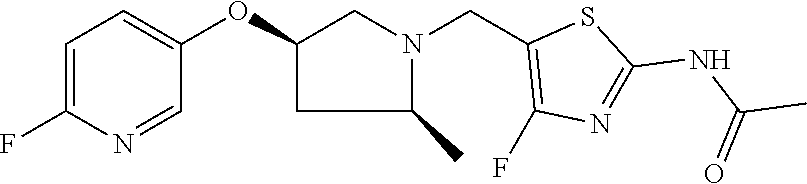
C1=C(F)N=CC(OC2CC(C)N(CC3=C(F)N=C(NC(C)=O)S3)C2)=C1
